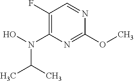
C1(F)=C(N(O)C(C)C)N=C(OC)N=C1
